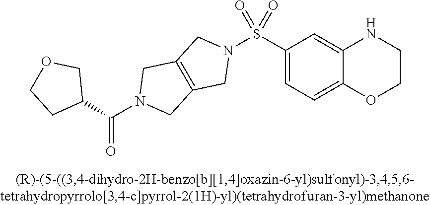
C1(S(N2CC3=C(C2)CN(C(C2COCC2)=O)C3)(=O)=O)=CC=C2C(=C1)NCCO2
